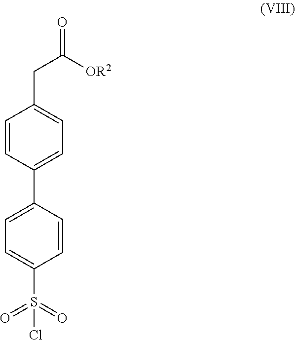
C1=CC(C2=CC=C(S(Cl)(=O)=O)C=C2)=CC=C1CC([OR2])=O
